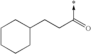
C1CCCC(CCC(=O)->*)C1
